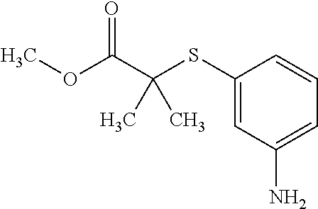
C1(SC(C(OC)=O)(C)C)=CC(N)=CC=C1
